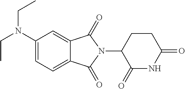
C1(N(CC)CC)=CC=C2C(=C1)C(=O)N(C1C(=O)NC(=O)CC1)C2=O
